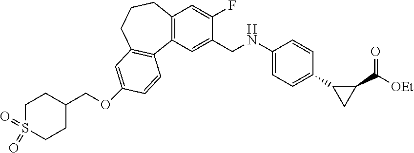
C12=C(C=C(CNC3=CC=C(C4CC4C([OEt])=O)C=C3)C(F)=C1)C1=C(CCC2)C=C(OCC2CCS(=O)(=O)CC2)C=C1
